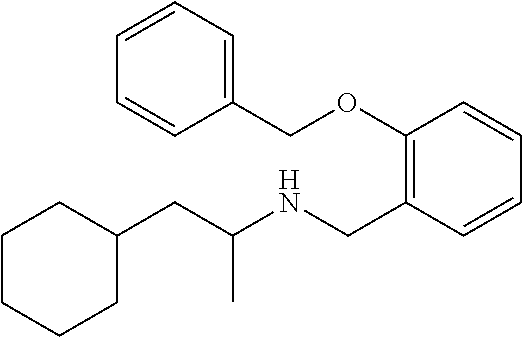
C1(CC(NCC2=C(OCC3=CC=CC=C3)C=CC=C2)C)CCCCC1
